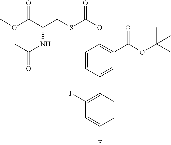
C1(C2=C(F)C=C(F)C=C2)=CC(C(OC(C)(C)C)=O)=C(OC(SCC(C(OC)=O)NC(C)=O)=O)C=C1
